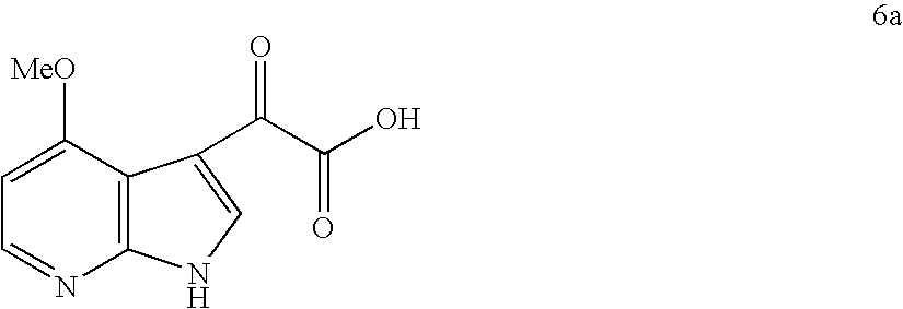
C1=C([MeO])C2=C(N=C1)NC=C2C(C(O)=O)=O
